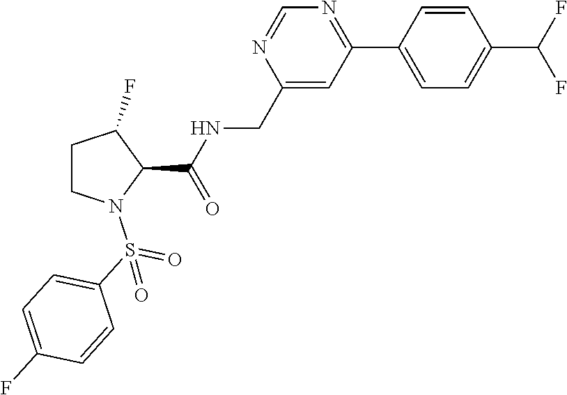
N1=CN=C(C2=CC=C(C(F)F)C=C2)C=C1CNC(C1N(S(C2=CC=C(F)C=C2)(=O)=O)CCC1F)=O
